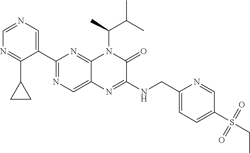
C1=NC=C(C2=NC=C3C(=N2)N(C(C)C(C)C)C(=O)C(NCC2=CC=C(S(CC)(=O)=O)C=N2)=N3)C(C2CC2)=N1
